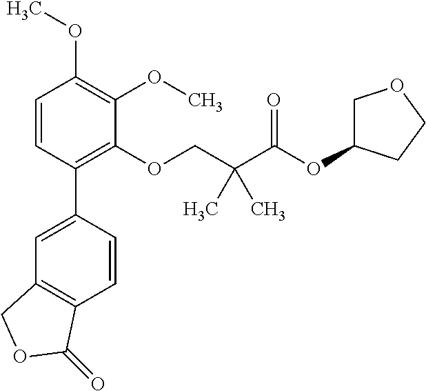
C1=CC(C2=CC3=C(C=C2)C(=O)OC3)=C(OCC(C(=O)OC2COCC2)(C)C)C(OC)=C1OC
